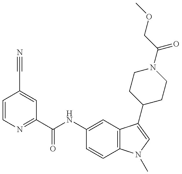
C1=CN=C(C(NC2=CC3=C(C=C2)N(C)C=C3C2CCN(C(=O)COC)CC2)=O)C=C1C#N
